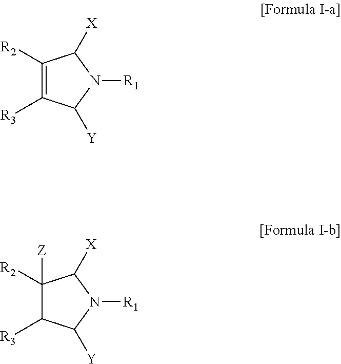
C1([R2])=C([R3])C([Y])N([R1])C1[X].C1([R2])([Z])C([R3])C([Y])N([R1])C1[X]
